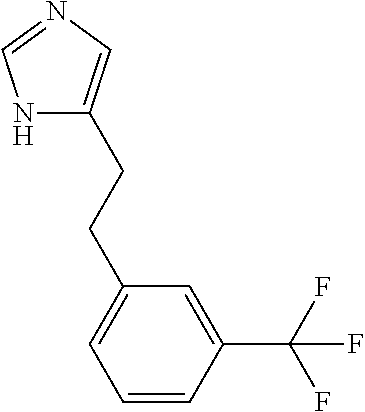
N1=CNC(CCC2=CC=CC(C(F)(F)F)=C2)=C1
